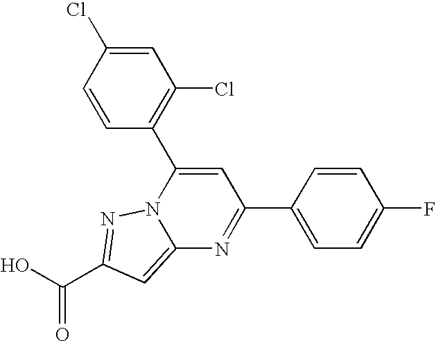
O=C(O)C1=NN2C(=C1)N=C(C1=CC=C(F)C=C1)C=C2C1=C(Cl)C=C(Cl)C=C1
